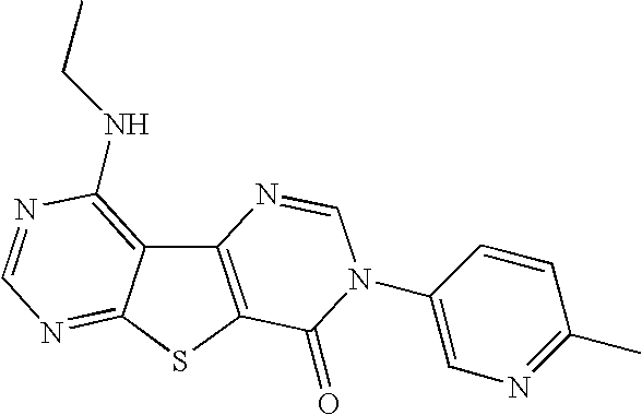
C12=C(SC3=NC=NC(NCC)=C13)C(=O)N(C1=CN=C(C)C=C1)C=N2
